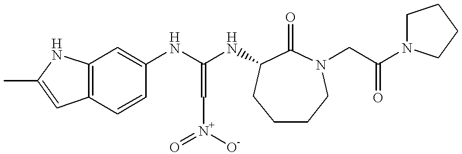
C12=C(C=CC(NC(NC3C(=O)N(CC(N4CCCC4)=O)CCCC3)=C[N+](=O)[O-])=C1)C=C(C)N2
